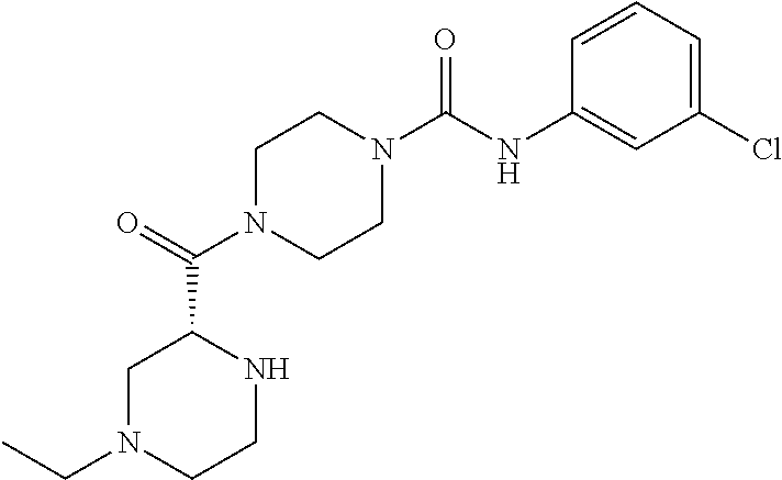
C1N(C(C2CN(CC)CCN2)=O)CCN(C(NC2=CC(Cl)=CC=C2)=O)C1
